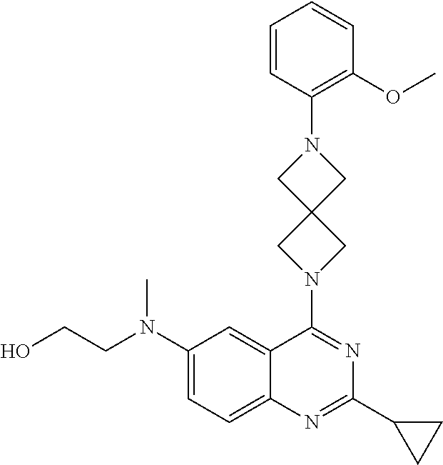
C1(N(CCO)C)=CC=C2C(=C1)C(N1CC3(CN(C4=C(OC)C=CC=C4)C3)C1)=NC(C1CC1)=N2
